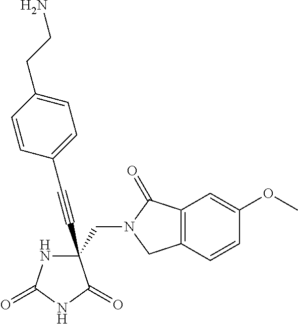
C(#CC1(CN2C(=O)C3=C(C2)C=CC(OC)=C3)NC(=O)NC1=O)C1=CC=C(CCN)C=C1
